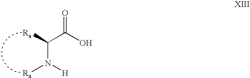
[Ra]C(C(O)=O)N([Ra])[H]
